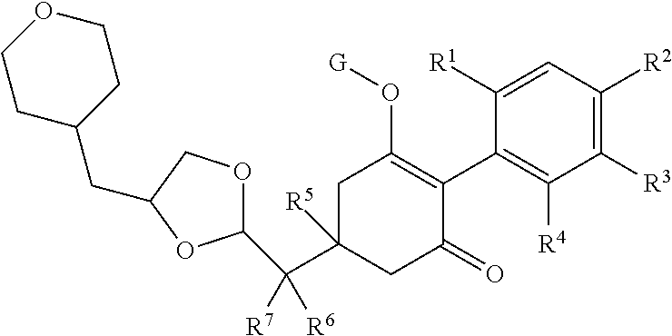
C1C(C(C2OCC(CC3CCOCC3)O2)([R6])[R7])([R5])CC(=O)C(C2=C([R4])C([R3])=C([R2])C=C2[R1])=C1O[G]
